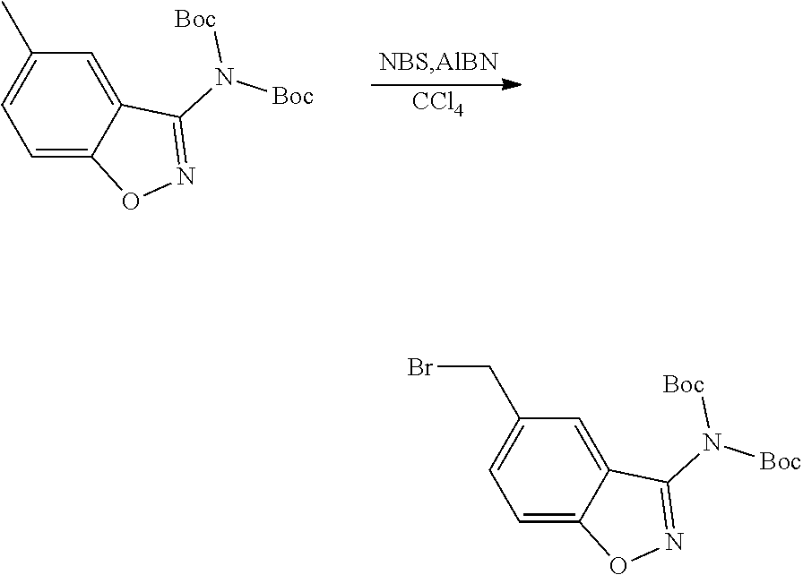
[CCl4].C1=C2C(=CC=C1C)ON=C2N([Boc])[Boc].C1=C2C(=CC=C1CBr)ON=C2N([Boc])[Boc]
